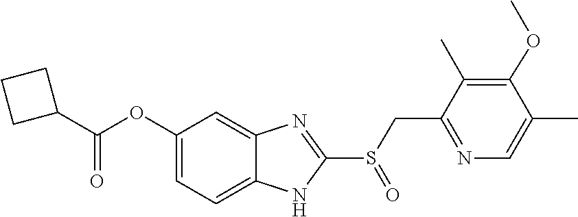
O(C1=CC=C2NC(S(CC3=NC=C(C)C(OC)=C3C)=O)=NC2=C1)C(C1CCC1)=O
